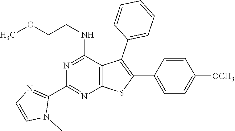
C1(C2=NC3=C(C(NCCOC)=N2)C(C2=CC=CC=C2)=C(C2=CC=C([OCH3])C=C2)S3)=NC=CN1C
